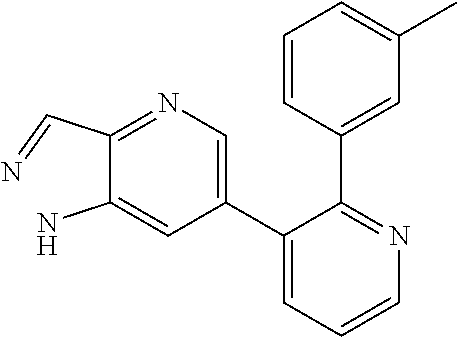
C1(C=N)=NC=C(C2=CC=CN=C2C2=CC(C)=CC=C2)C=C1N
